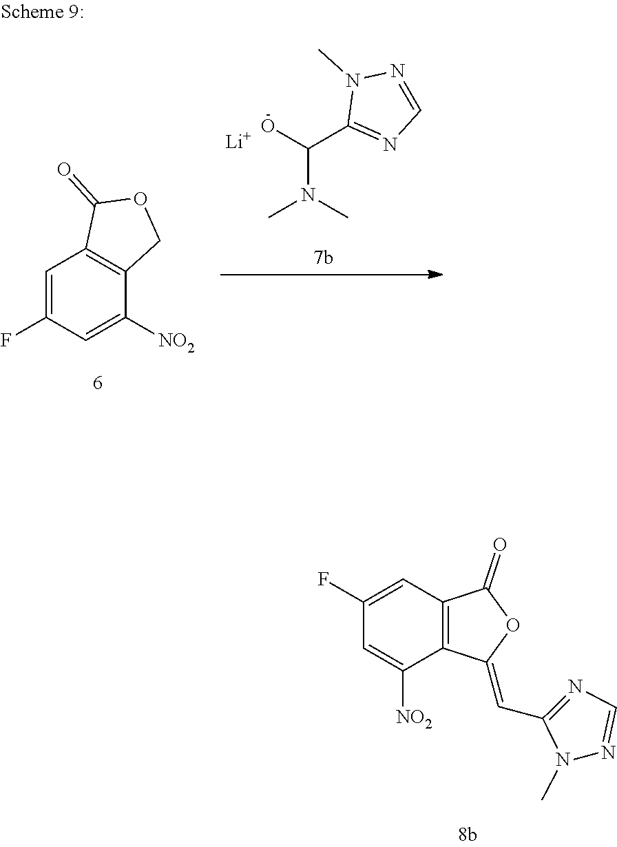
C12=C(C(=CC3=NC=NN3C)OC1=O)C([NO2])=CC(F)=C2.[Li].OC(C1=NC=NN1C)N(C)C.C1=C(F)C=C([NO2])C2=C1C(=O)OC2
